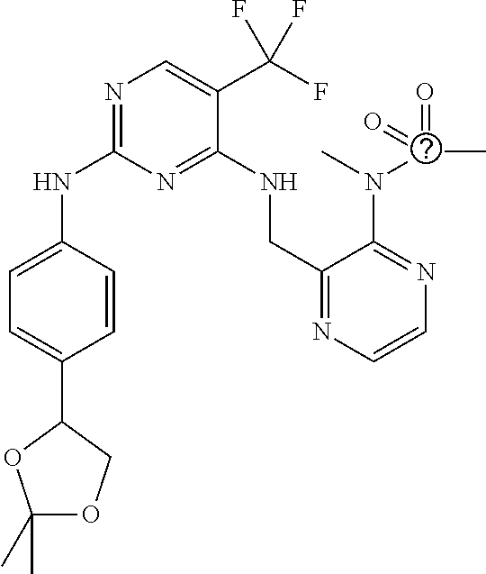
N(C1=NC=C(C(F)(F)F)C(NCC2=NC=CN=C2N(C(=O)(C)=O)C)=N1)C1=CC=C(C2COC(C)(C)O2)C=C1
